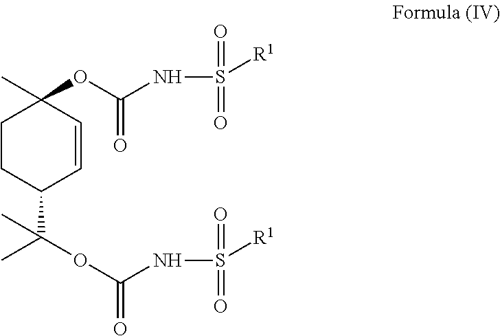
C1CC(C(OC(=O)NS([R1])(=O)=O)(C)C)C=CC1(C)OC(NS([R1])(=O)=O)=O
